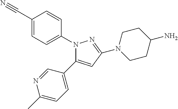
N1(C2=CC=C(C#N)C=C2)C(C2=CC=C(C)N=C2)=CC(N2CCC(N)CC2)=N1
